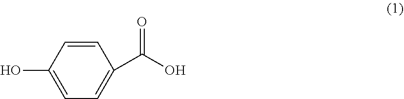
C1=CC(O)=CC=C1C(O)=O
